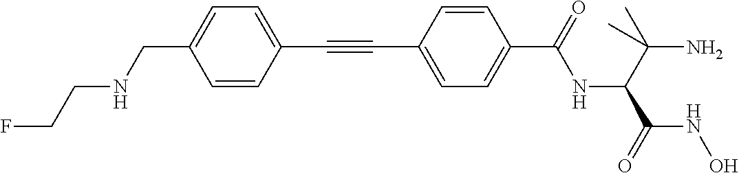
C1=CC(C#CC2=CC=C(C(=O)NC(C(C)(N)C)C(=O)NO)C=C2)=CC=C1CNCCF
